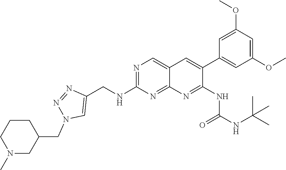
N1=C(NCC2=CN(CC3CCCN(C)C3)N=N2)N=C2C(=C1)C=C(C1=CC(OC)=CC(OC)=C1)C(NC(=O)NC(C)(C)C)=N2
